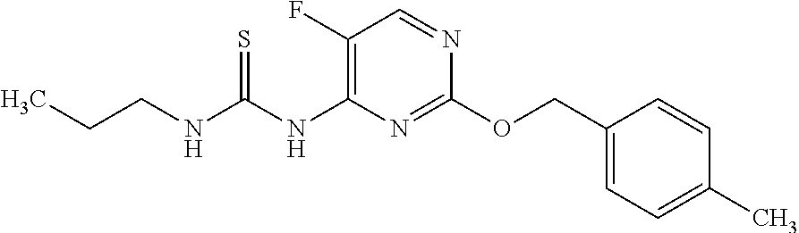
C1(F)=C(NC(NCCC)=S)N=C(OCC2=CC=C(C)C=C2)N=C1
